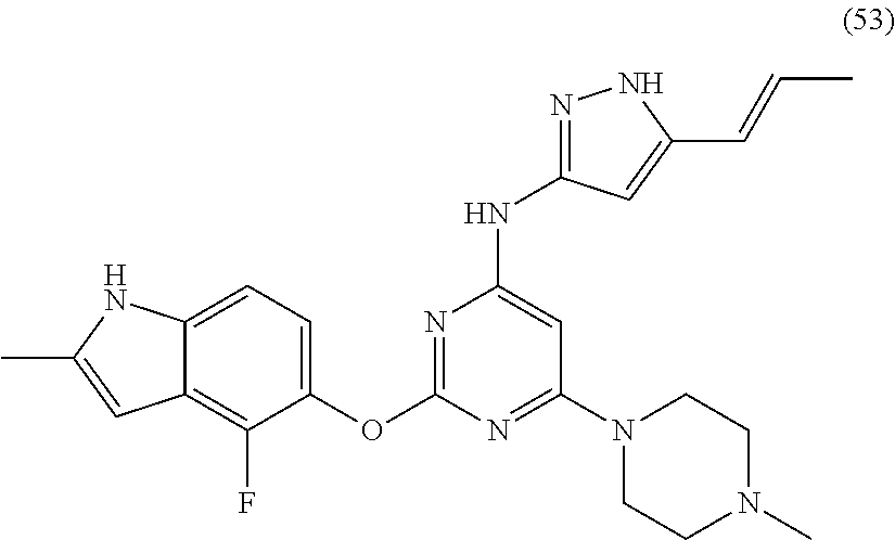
C1=C2C(=C(F)C(OC3=NC(NC4=NNC(C=CC)=C4)=CC(N4CCN(C)CC4)=N3)=C1)C=C(C)N2
